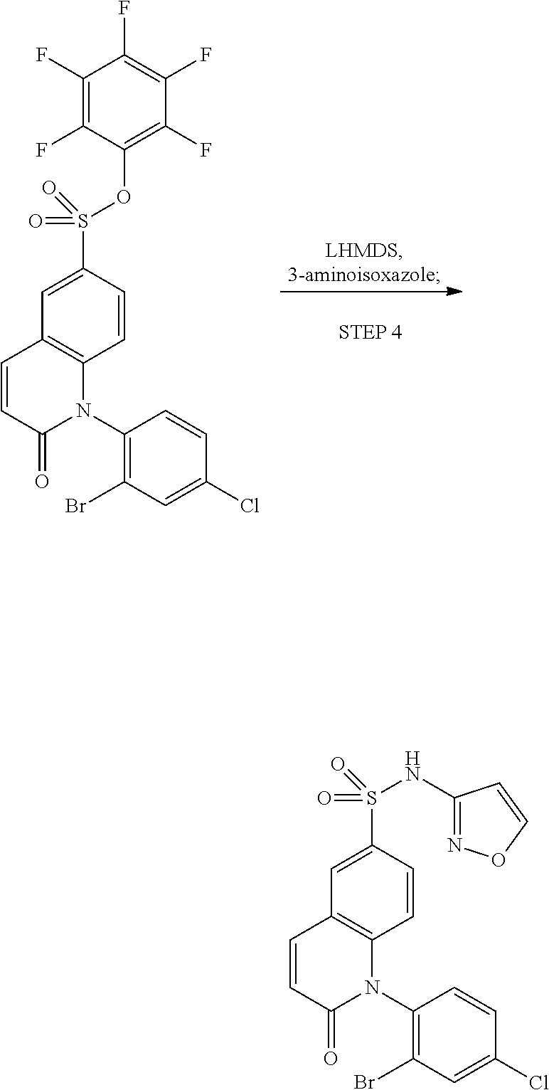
C1(F)=C(F)C(OS(C2=CC3=C(C=C2)N(C2=C(Br)C=C(Cl)C=C2)C(=O)C=C3)(=O)=O)=C(F)C(F)=C1F.N(S(C1=CC2=C(C=C1)N(C1=C(Br)C=C(Cl)C=C1)C(=O)C=C2)(=O)=O)C1=NOC=C1
